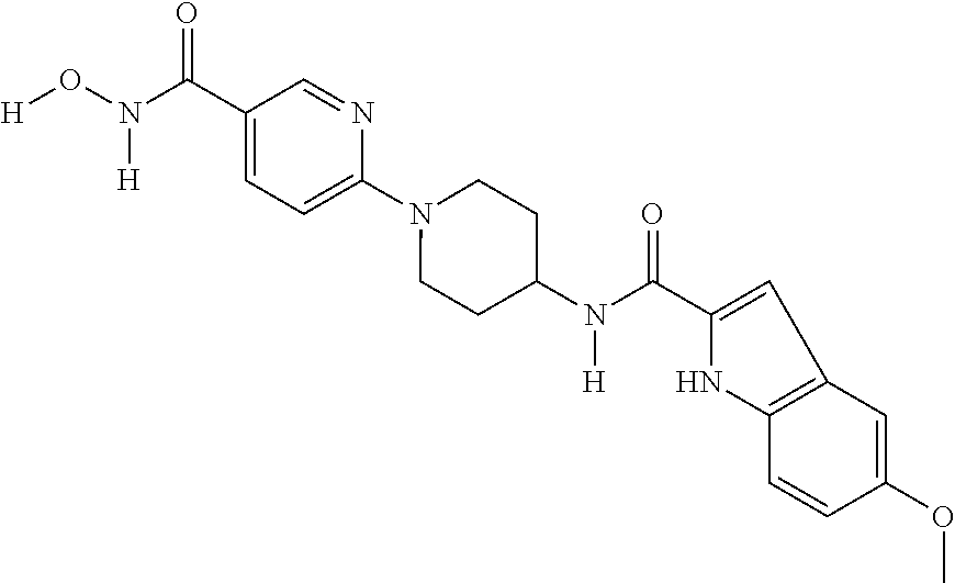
C1(C(N(O[H])[H])=O)=CC=C(N2CCC(N(C(=O)C3=CC4=C(N3)C=CC(OC)=C4)[H])CC2)N=C1
